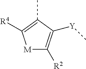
[M]1C([R2])=C([Y]C)C(C)=C1[R4]
